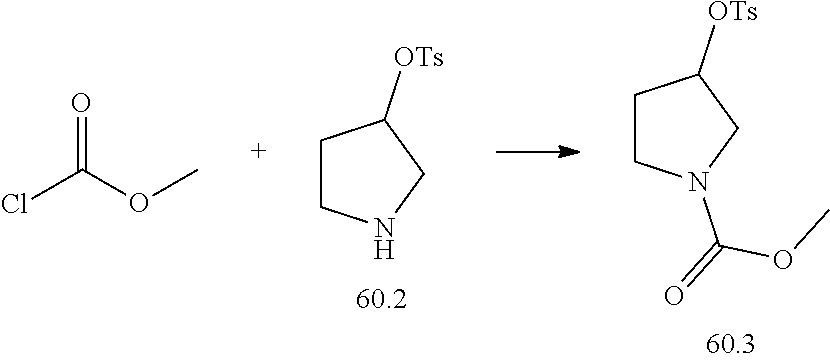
C1CN(C(OC)=O)CC1[OTs].ClC(OC)=O.C1CNCC1[OTs]
